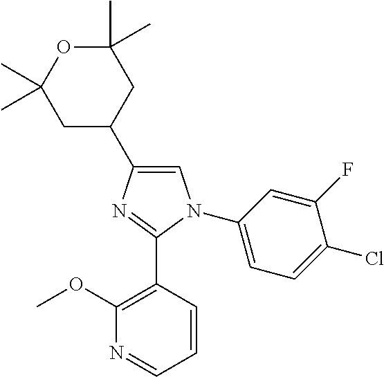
C1=C(C2CC(C)(C)OC(C)(C)C2)N=C(C2=C(OC)N=CC=C2)N1C1=CC=C(Cl)C(F)=C1
